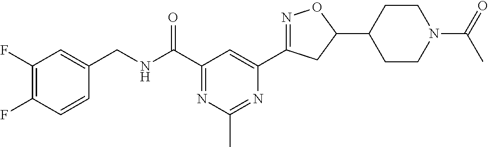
C1(F)=C(F)C=CC(CNC(C2=NC(C)=NC(C3=NOC(C4CCN(C(=O)C)CC4)C3)=C2)=O)=C1
